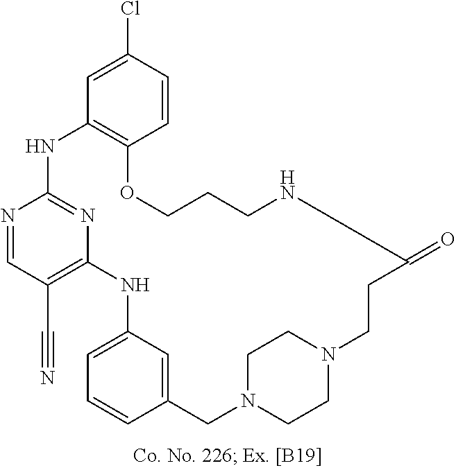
N1=CC(C#N)=C2N=C1NC1=C(C=CC(Cl)=C1)OCCCNC(=O)CCN1CCN(CC3=CC(=CC=C3)N2)CC1
